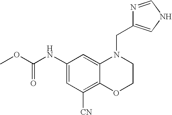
C1(NC(OC)=O)=CC([CN])=C2C(=C1)N(CC1=CNC=N1)CCO2
